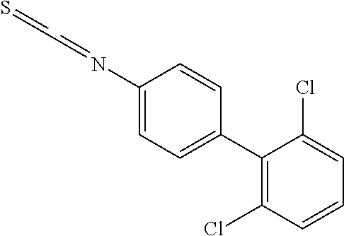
C1(N=CC=S)=CC=C(C2=C(Cl)C=CC=C2Cl)C=C1
